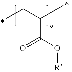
CCC(C)C(O[R])=O
